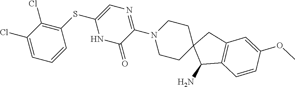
C1(Cl)=CC=CC(SC2=CN=C(N3CCC4(CC3)C(N)C3=C(C4)C=C(OC)C=C3)C(=O)N2)=C1Cl
